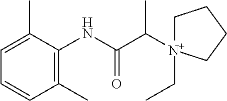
C1(C)=C(NC(C([N+]2(CC)CCCC2)C)=O)C(C)=CC=C1
